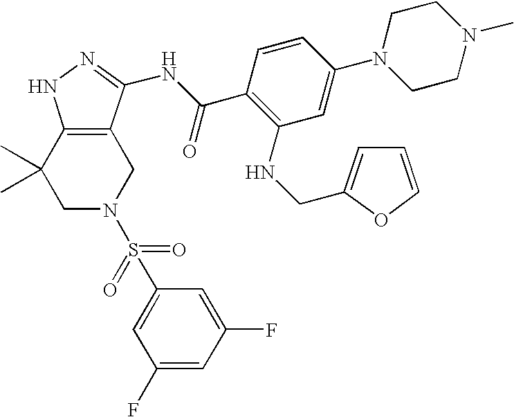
C1N(S(=O)(=O)C2=CC(F)=CC(F)=C2)CC2=C(C1(C)C)NN=C2NC(C1=C(NCC2=CC=CO2)C=C(N2CCN(C)CC2)C=C1)=O
